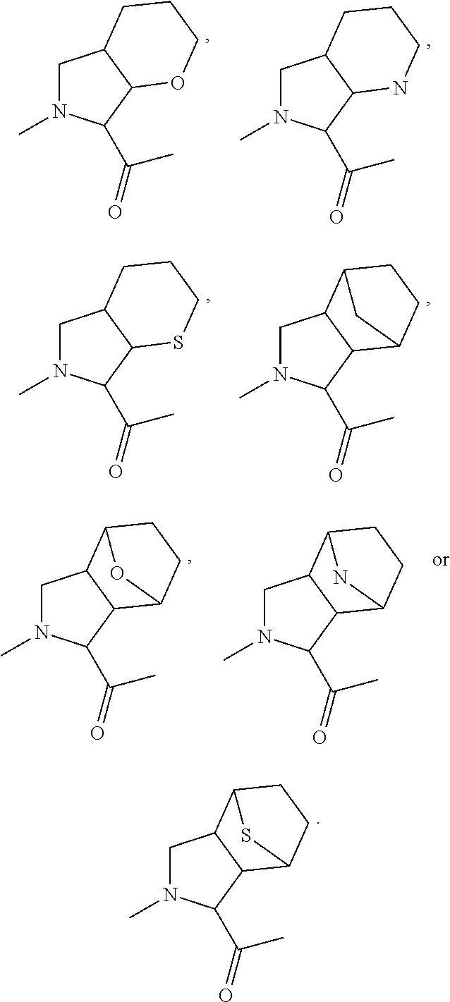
C1N(C)C(C(C)=O)C2C1CCCO2.C1N(C)C(C(C)=O)C2C1CCCN2.C1N(C)C(C(C)=O)C2C1CCCS2.C1N(C)C(C(C)=O)C2C1C1CCC2C1.C1N(C)C(C(C)=O)C2C1C1CCC2O1.C1N(C)C(C(C)=O)C2C1C1CCC2N1.C1N(C)C(C(C)=O)C2C1C1CCC2S1
